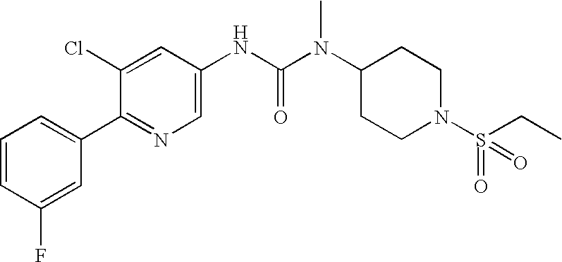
C1=CC(F)=CC(C2=NC=C(NC(N(C3CCN(S(=O)(CC)=O)CC3)C)=O)C=C2Cl)=C1
